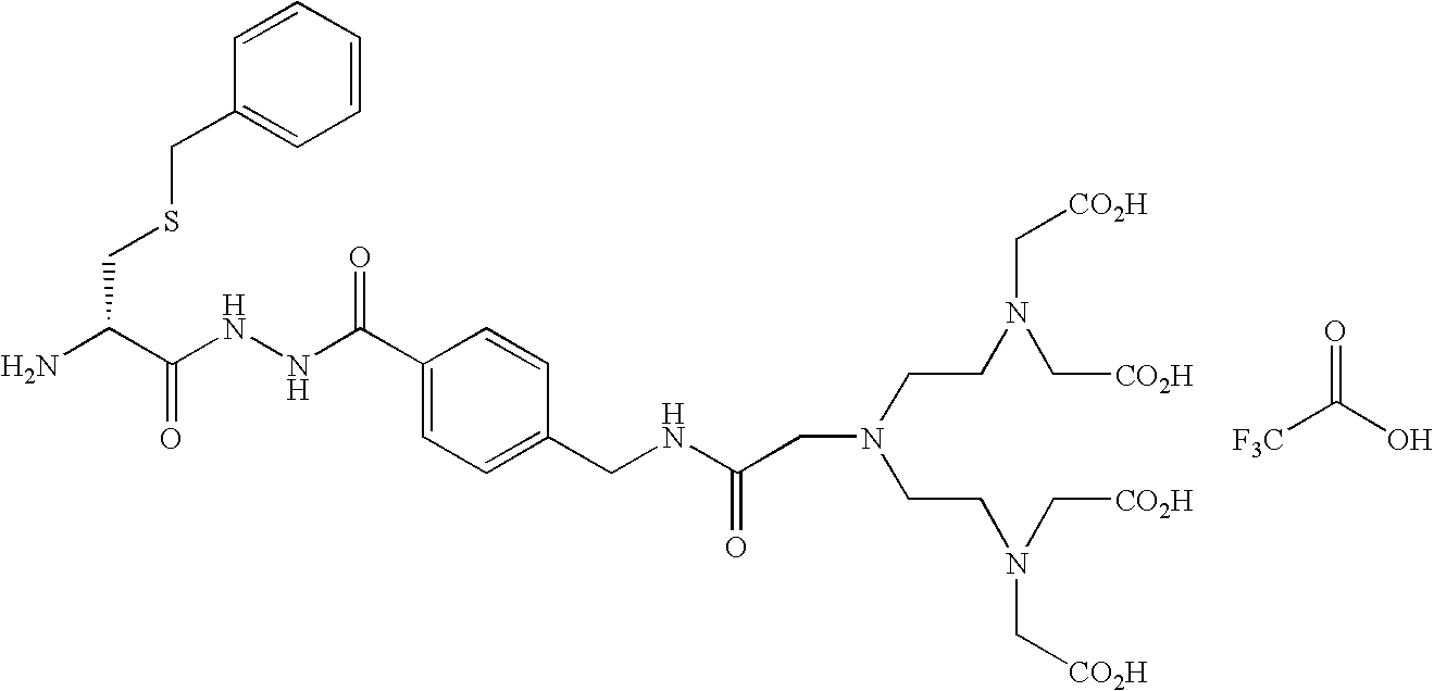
O=C(O)[F3C].C(C(N)C(NNC(=O)C1=CC=C(CNC(CN(CCN(C[CO2H])C[CO2H])CCN(C[CO2H])C[CO2H])=O)C=C1)=O)SCC1=CC=CC=C1
